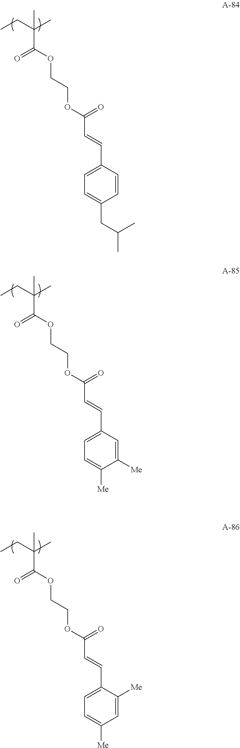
CCC(C)(C(OCCOC(C=CC1=CC=C(CC(C)C)C=C1)=O)=O)C.CCC(C)(C(OCCOC(C=CC1=CC=C([Me])C([Me])=C1)=O)=O)C.CCC(C)(C)C(OCCOC(C=CC1=CC=C([Me])C=C1[Me])=O)=O
